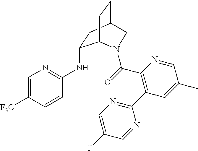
C1=C([F3C])C=CC(NC2CC3CCC2N(C(=O)C2=C(C4=NC=C(F)C=N4)C=C(C)C=N2)C3)=N1
